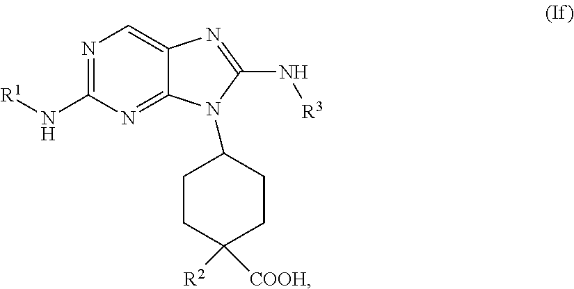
N1=C(N[R1])N=C2C(=C1)N=C(N[R3])N2C1CCC([R2])([COOH])CC1
